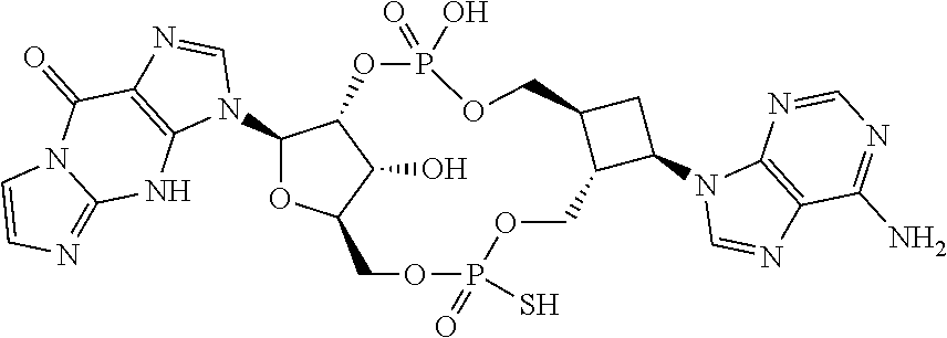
C1(N2C=NC3=C2NC2=NC=CN2C3=O)OC2C(O)C1OP(O)(=O)OCC1C(COP(=O)(S)OC2)C(N2C=NC3=C2N=CN=C3N)C1
